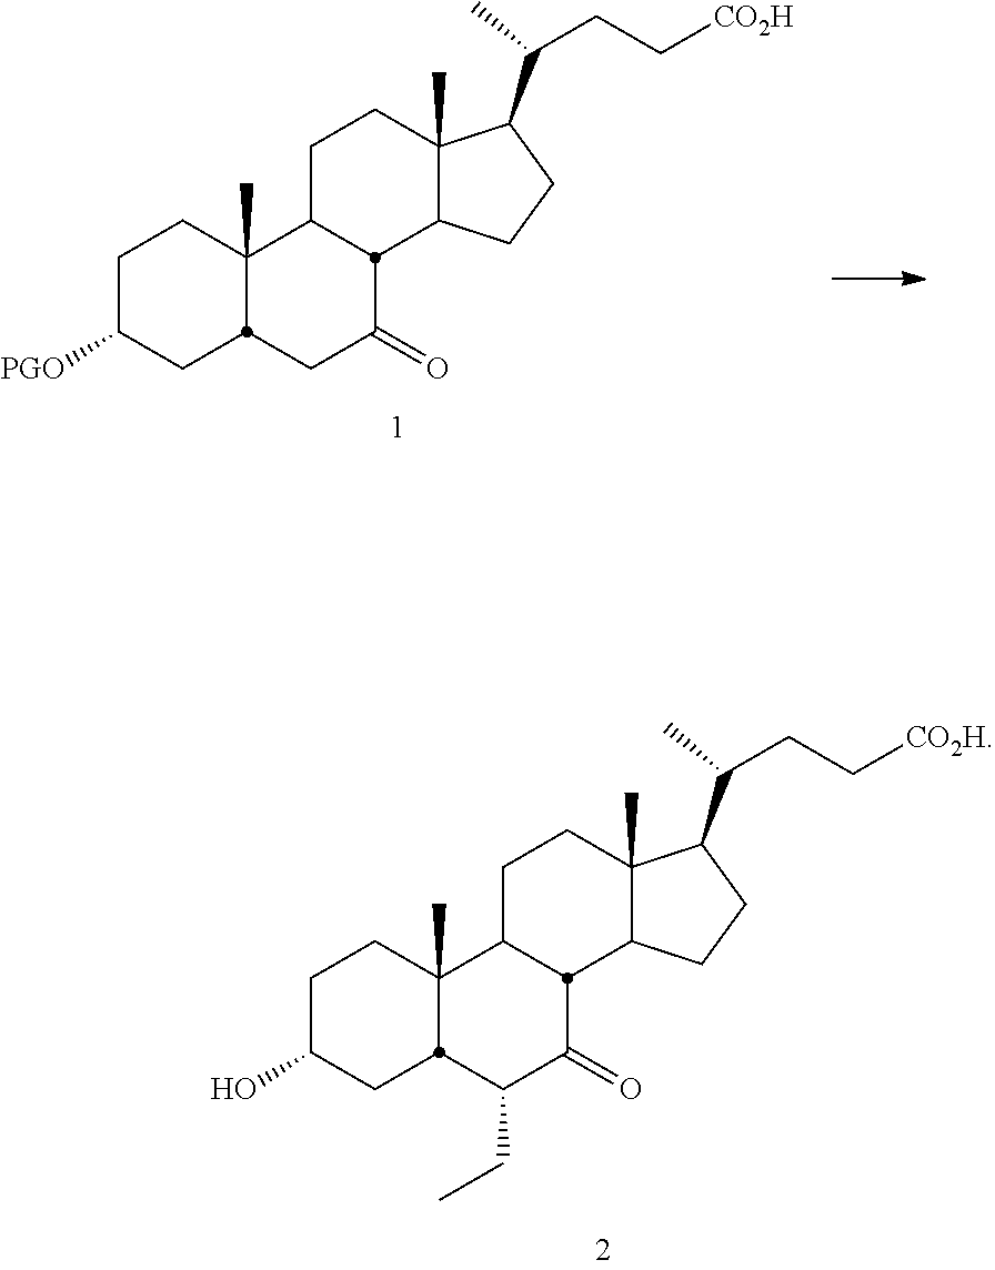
C1C(O)CC2C(C)(C1)C1CCC3(C)C(CCC3C(CC[CO2H])C)C1C(=O)C2CC.C1C([PGO])CC2C(C)(C1)C1CCC3(C)C(CCC3C(CC[CO2H])C)C1C(=O)C2
